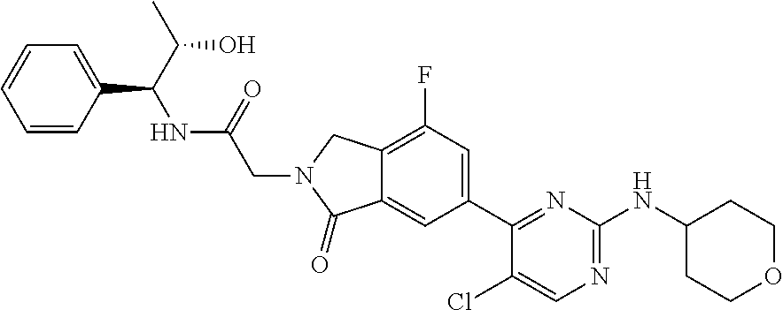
C1(Cl)=CN=C(NC2CCOCC2)N=C1C1=CC(F)=C2C(=C1)C(=O)N(CC(=O)NC(C1=CC=CC=C1)C(C)O)C2
